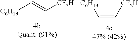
[C6H13]C=C[CF2H].[C6H13]C=C[CF2H]
